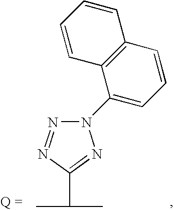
N1=NC(C(C)C)=NN1C1=CC=CC2=C1C=CC=C2
